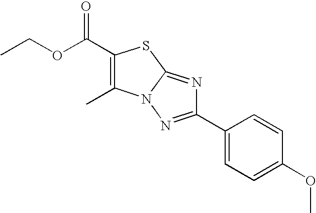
C1(C(OCC)=O)=C(C)N2C(=NC(C3=CC=C(OC)C=C3)=N2)S1
